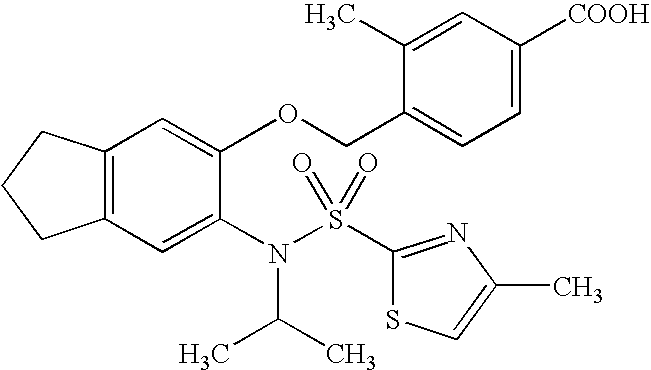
C12=C(C=C(N(C(C)C)S(=O)(=O)C3=NC(C)=CS3)C(OCC3=CC=C([COOH])C=C3C)=C1)CCC2
